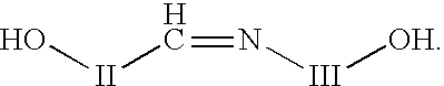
O[II]C=N[III][OH]
